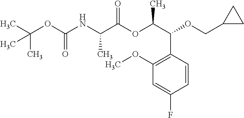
N(C(C(OC(C(C1=C(OC)C=C(F)C=C1)OCC1CC1)C)=O)C)C(OC(C)(C)C)=O
